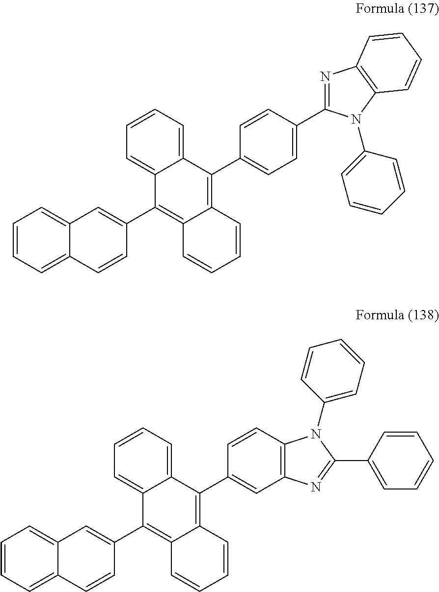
C1=CC=C2C(=C1)C=C(C1=C3C(=C(C4=CC=C(C5=NC6=C(N5C5=CC=CC=C5)C=CC=C6)C=C4)C4=CC=CC=C14)C=CC=C3)C=C2.C1=CC=C2C(=C1)C=C(C1=C3C(=C(C4=CC5=C(C=C4)N(C4=CC=CC=C4)C(C4=CC=CC=C4)=N5)C4=CC=CC=C14)C=CC=C3)C=C2
